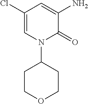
C1(Cl)=CN(C2CCOCC2)C(=O)C(N)=C1
